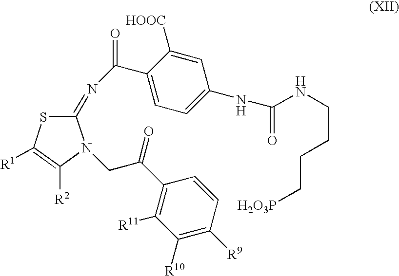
C1(=NC(C2=CC=C(NC(NCCCC[H2O3P])=O)C=C2[HOOC])=O)SC([R1])=C([R2])N1CC(C1=C([R11])C([R10])=C([R9])C=C1)=O
